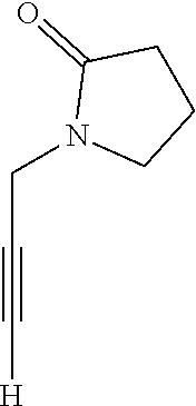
C(C#C[H])N1CCCC1=O
